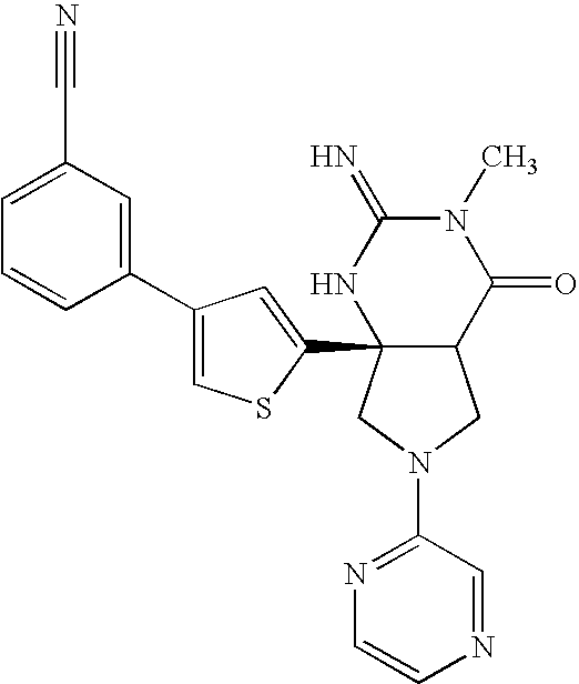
C1(N2CC3C(C4=CC(C5=CC(C#N)=CC=C5)=CS4)(C2)NC(=N)N(C)C3=O)=NC=CN=C1
